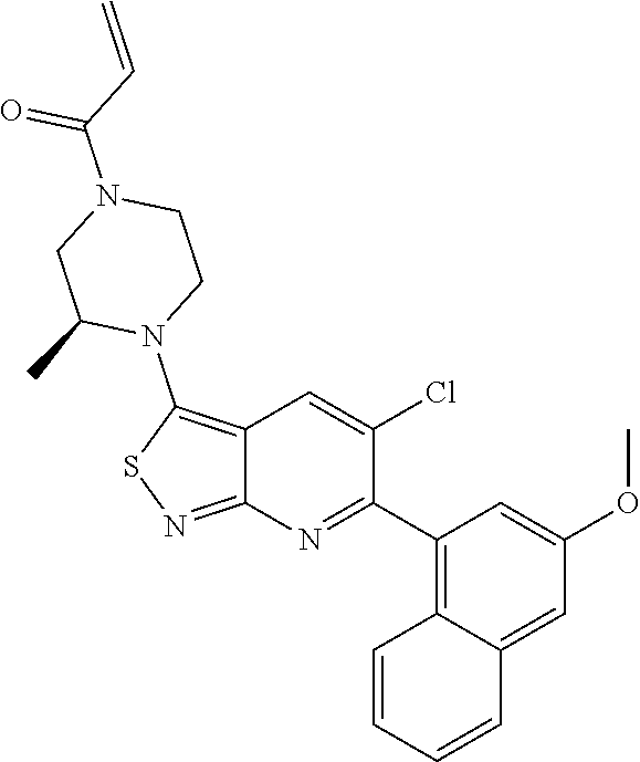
C1(C2=NC3=NSC(N4CCN(C(=O)C=C)CC4C)=C3C=C2Cl)=C2C(=CC(OC)=C1)C=CC=C2
